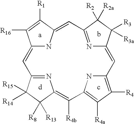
C12=CC3=NC(=C([R4b])C4=C([R4a])C([R4])=C(N4)C=C4N=C(C([R2])([R2a])C4([R3])[R3a])C=C(N1)C([R1])=C2[R16])C([R8])([R13])C3([R15])[R14]
